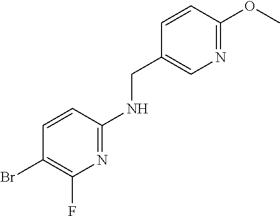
C1=CC(OC)=NC=C1CNC1=NC(F)=C(Br)C=C1
